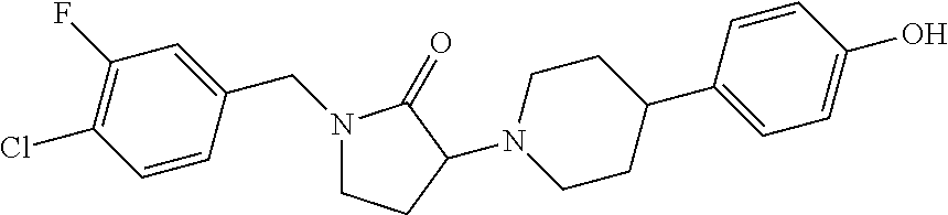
C1(F)=C(Cl)C=CC(CN2CCC(N3CCC(C4=CC=C(O)C=C4)CC3)C2=O)=C1
